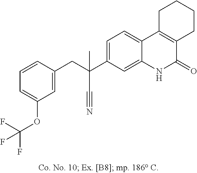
C1=CC(CC(C2=CC=C3C(=C2)NC(=O)C2=C3CCCC2)(C#N)C)=CC(OC(F)(F)F)=C1
